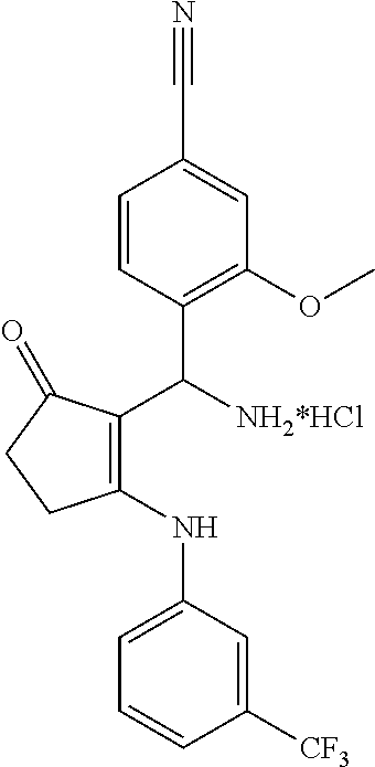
C1=CC(C([NH2*HCl])C2=C(NC3=CC=CC([CF3])=C3)CCC2=O)=C(OC)C=C1C#N
